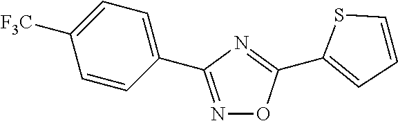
N1=C(C2=CC=C([F3C])C=C2)N=C(C2=CC=CS2)O1
